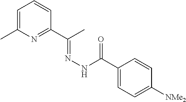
C1=C(C)N=C(C(C)=NNC(=O)C2=CC=C([NMe2])C=C2)C=C1
